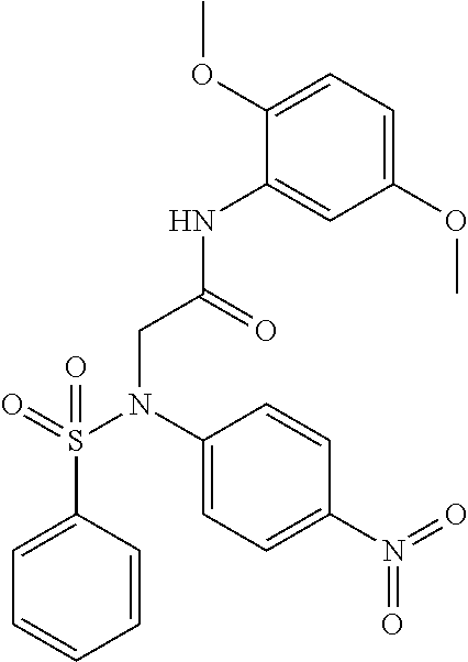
C1=CC(S(=O)(N(C2=CC=C(N(=O)=O)C=C2)CC(NC2=CC(OC)=CC=C2OC)=O)=O)=CC=C1
